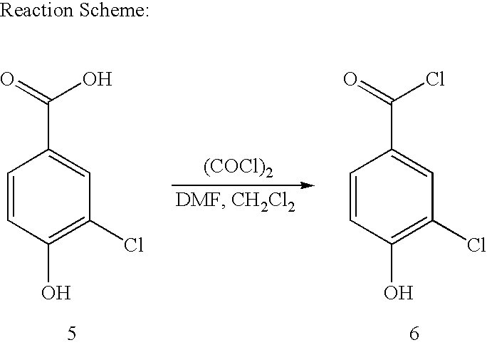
C1=CC(O)=C(Cl)C=C1C(O)=O.C1=CC(O)=C(Cl)C=C1C(Cl)=O.[(COCl)2]
